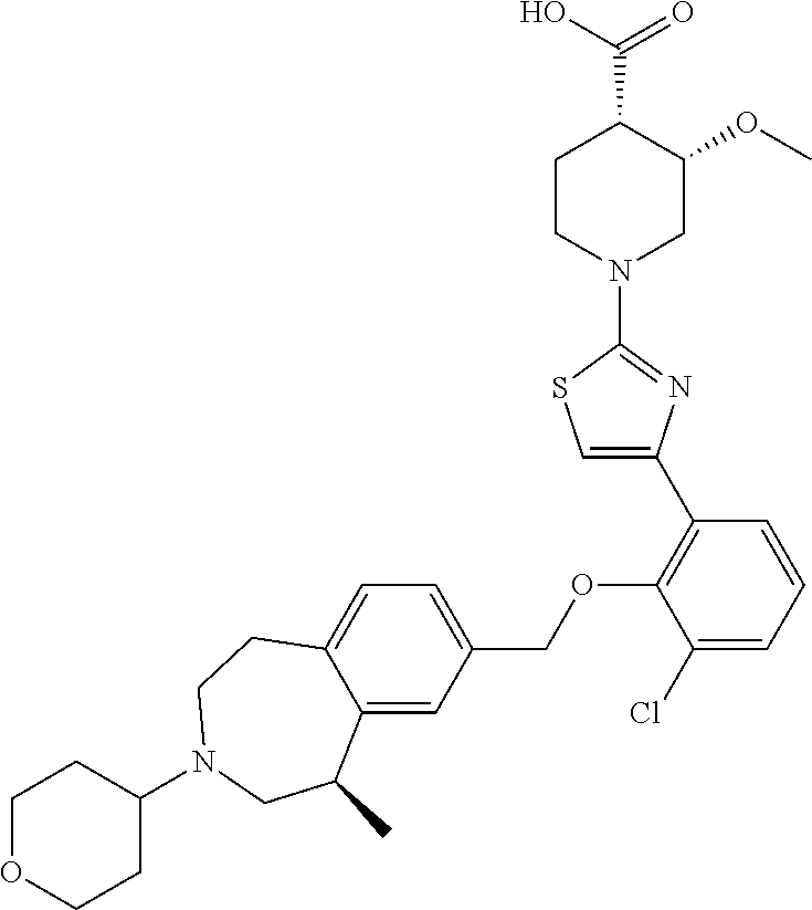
C1CN(C2=NC(C3=C(OCC4=CC=C5C(=C4)C(C)CN(C4CCOCC4)CC5)C(Cl)=CC=C3)=CS2)CC(OC)C1C(O)=O
